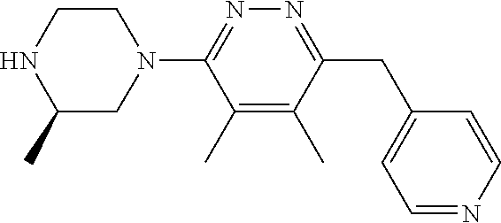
C1(C)=C(C)C(CC2=CC=NC=C2)=NN=C1N1CCNC(C)C1
